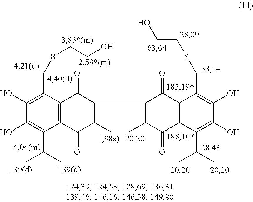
C1(O)=C(C(C)C)C2=C(C(CSCCO)=C1O)C(=O)C(C1=C(C)C(=O)C3=C(C1=O)C(CSCCO)=C(O)C(O)=C3C(C)C)=C(C)C2=O
